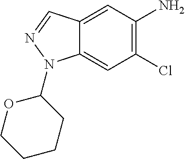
NC1=C(Cl)C=C2C(=C1)C=NN2C1OCCCC1
